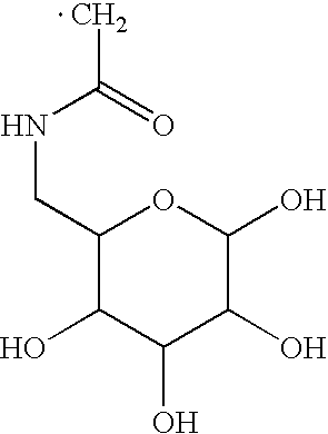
C1(CNC(=O)C)C(O)C(O)C(O)C(O)O1
